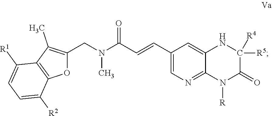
C1([R5])([R4])C(=O)N([R])C2=NC=C(C=CC(N(C)CC3=C(C)C4=C(C([R2])=CC=C4[R1])O3)=O)C=C2N1
